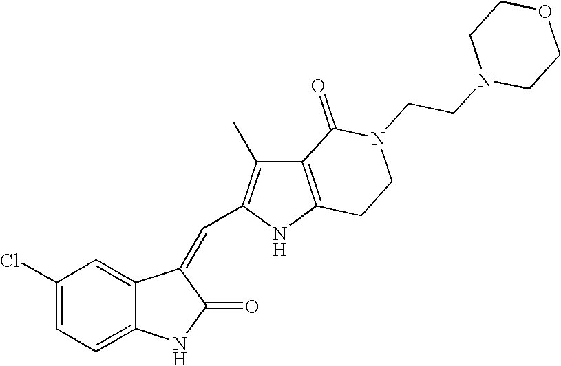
C1(Cl)=CC=C2C(=C1)C(=CC1=C(C)C3=C(N1)CCN(CCN1CCOCC1)C3=O)C(=O)N2
